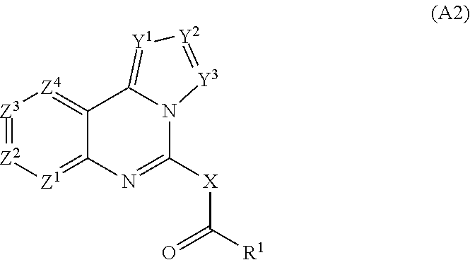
[Z3]1=[Z2][Z1]=C2C(=[Z4]1)C1=[Y1][Y2]=[Y3]N1C([X]C([R1])=O)=N2
